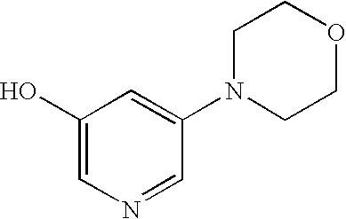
C1(O)=CN=CC(N2CCOCC2)=C1
